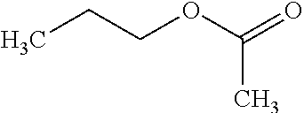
CCCOC(=O)C
